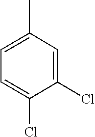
CC1=CC=C(Cl)C(Cl)=C1
